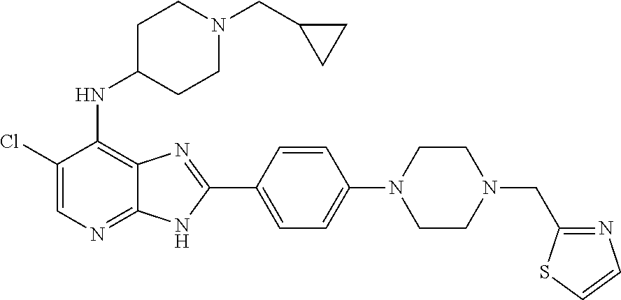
ClC1=CN=C2C(=C1NC1CCN(CC3CC3)CC1)N=C(C1=CC=C(N3CCN(CC4=NC=CS4)CC3)C=C1)N2
